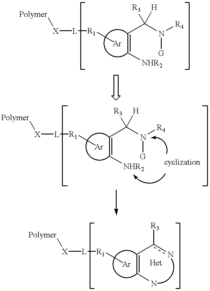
C(=C[NHR2])C(N([G])[R4])([H])[R3].C[R1][L][X][Polymer].C(=C[NHR2])C(N([G])[R4])([H])[R3].C[R1][L][X][Polymer].C(=CN)c(n)[R3].C[R1][L][X][Polymer]
